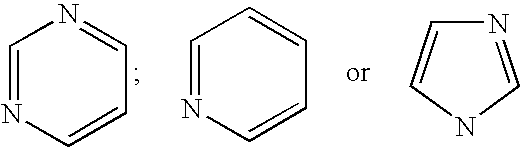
C1=NC=CC=N1.C1=NC=CC=C1.N1=CNC=C1
